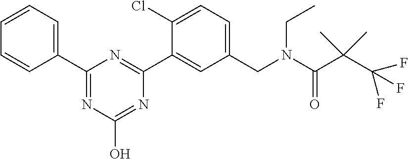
C1=CC=CC(C2=NC(O)=NC(C3=CC(CN(C(C(C(F)(F)F)(C)C)=O)CC)=CC=C3Cl)=N2)=C1
